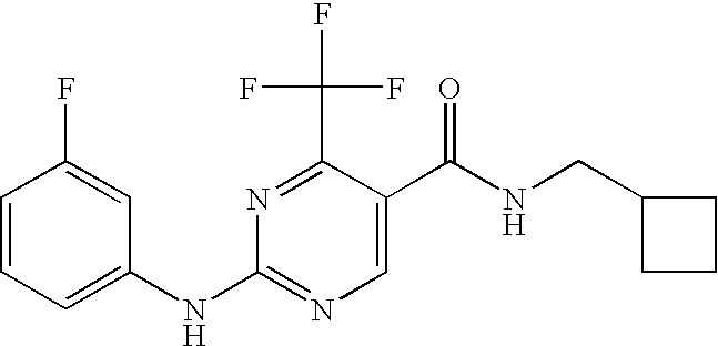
C1=CC(F)=CC(NC2=NC=C(C(NCC3CCC3)=O)C(C(F)(F)F)=N2)=C1
